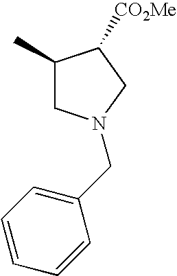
C1(C)CN(CC2=CC=CC=C2)CC1[CO2Me]
